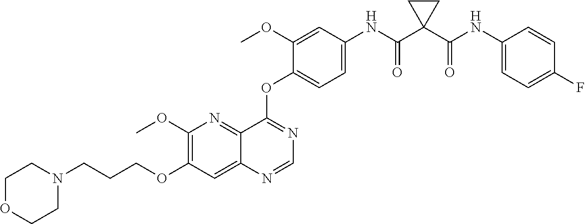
C12=NC(OC)=C(OCCCN3CCOCC3)C=C1N=CN=C2OC1=CC=C(NC(C2(C(NC3=CC=C(F)C=C3)=O)CC2)=O)C=C1OC
